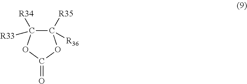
C1([R35])([R36])C([R34])([R33])OC(=O)O1
